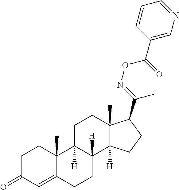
C1C(=O)C=C2C(C)(C1)C1([H])C([H])(CC2)C2([H])C(C)(CC1)C(C(=NOC(=O)C1=CN=CC=C1)C)CC2
